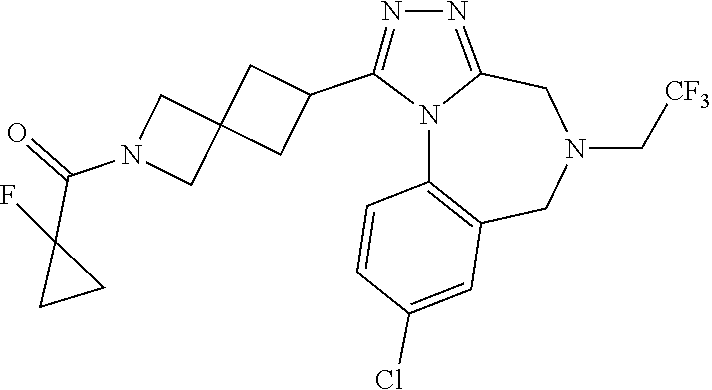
N12C3=C(CN(C[CF3])CC1=NN=C2C1CC2(C1)CN(C(=O)C1(F)CC1)C2)C=C(Cl)C=C3
